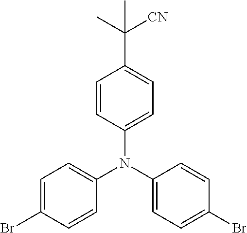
C1=C(Br)C=CC(N(C2=CC=C(Br)C=C2)C2=CC=C(C(C)([CN])C)C=C2)=C1
